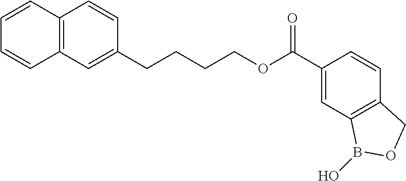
C12=C(C=C(CCCCOC(C3=CC4=C(C=C3)COB4O)=O)C=C1)C=CC=C2
